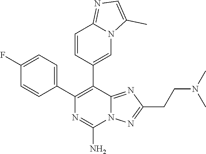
C1(C2=C(C3=CN4C(=NC=C4C)C=C3)C3=NC(CCN(C)C)=NN3C(N)=N2)=CC=C(F)C=C1
